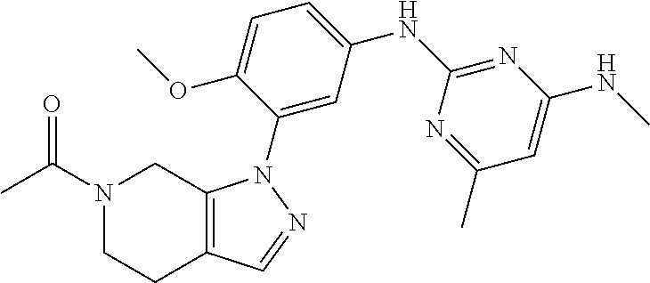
C1=C(N2N=CC3=C2CN(C(C)=O)CC3)C(OC)=CC=C1NC1=NC(NC)=CC(C)=N1
